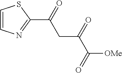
C1=CN=C(C(CC(=O)C([OMe])=O)=O)S1
